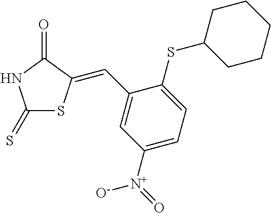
C1(=S)SC(=CC2=CC([N+](=O)[O-])=CC=C2SC2CCCCC2)C(=O)N1
